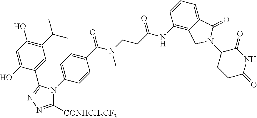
C1=C(O)C(C2=NN=C([CONHCH2CF3])N2C2=CC=C(C(N(C)CCC(NC3=C4C(=CC=C3)C(=O)N(C3CCC(=O)NC3=O)C4)=O)=O)C=C2)=CC(C(C)C)=C1O
